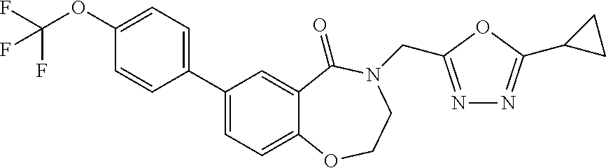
C1(C2=CC=C3C(=C2)C(=O)N(CC2=NN=C(C4CC4)O2)CCO3)=CC=C(OC(F)(F)F)C=C1
